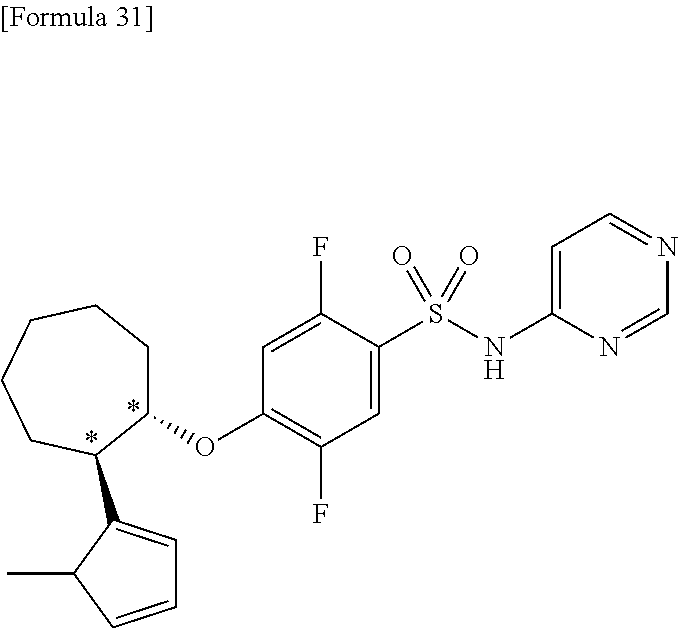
C1=C(NS(C2=CC(F)=C(OC3CCCCCC3C3=CC=CC3C)C=C2F)(=O)=O)N=CN=C1
